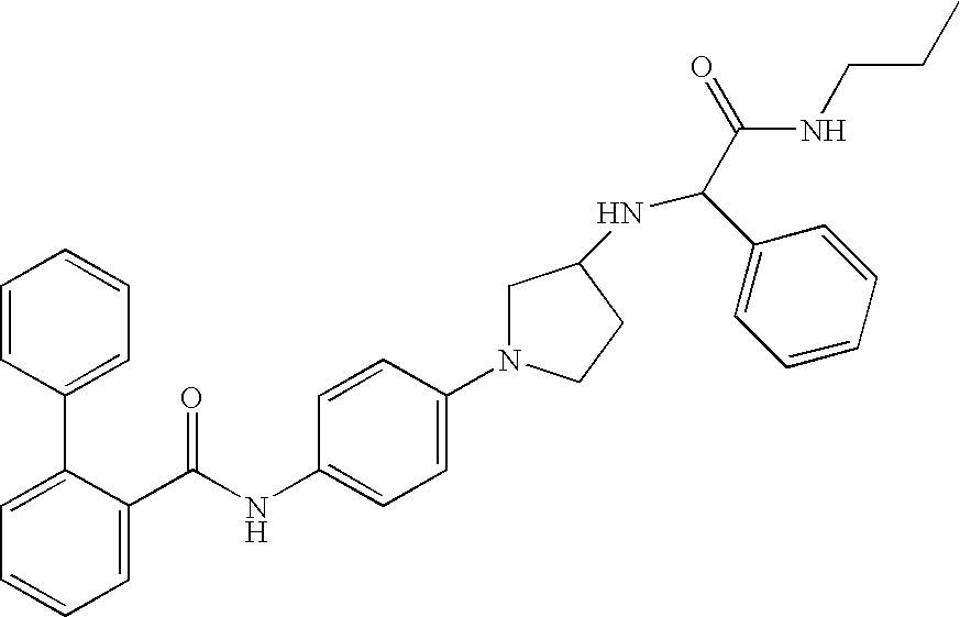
C1=C(C(NC2=CC=C(N3CC(NC(C(=O)NCCC)C4=CC=CC=C4)CC3)C=C2)=O)C(C2=CC=CC=C2)=CC=C1
